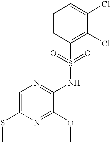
C1=C(SC)N=C(OC)C(NS(C2=C(Cl)C(Cl)=CC=C2)(=O)=O)=N1
